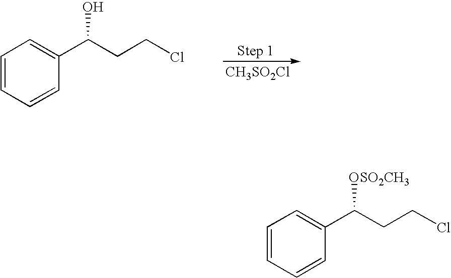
C1=CC=CC=C1C(CCCl)O.[CH3SO2Cl].C1=CC=CC=C1C(CCCl)[OSO2CH3]
